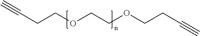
C(CCOCCOCCC#C)#C
